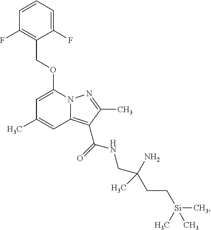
C1=C(OCC2=C(F)C=CC=C2F)N2C(=C(C(NCC(CC[Si](C)(C)C)(N)C)=O)C(C)=N2)C=C1C
